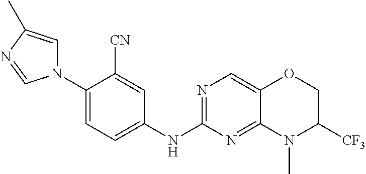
C1(N2C=C(C)N=C2)=CC=C(NC2=NC=C3C(=N2)N(C)C([CF3])CO3)C=C1[CN]
